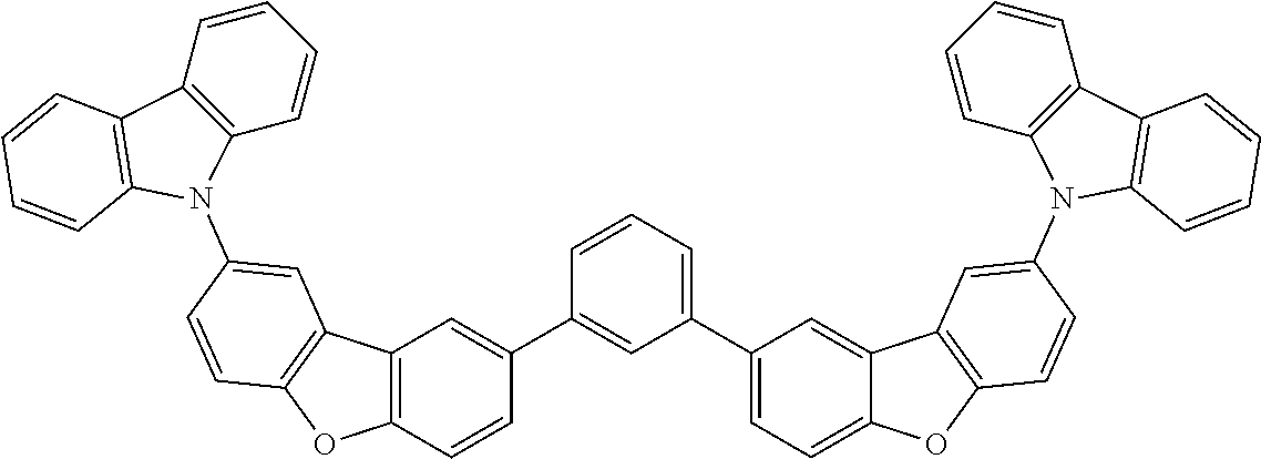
C1=CC2=C(C=C1)N(C1=CC3=C(OC4=C3C=C(C3=CC(C5=CC=C6C(=C5)C5=C(O6)C=CC(N6C7=C(C=CC=C7)C7=C6C=CC=C7)=C5)=CC=C3)C=C4)C=C1)C1=C2C=CC=C1
